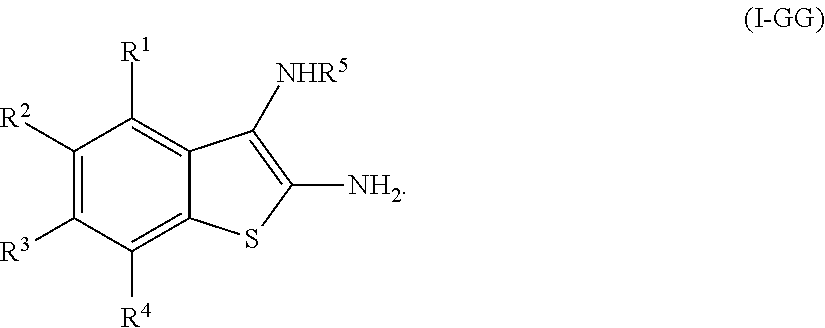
C12=C([R4])C([R3])=C([R2])C([R1])=C1C([NHR5])=C([NH2])S2
